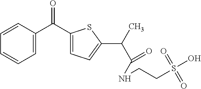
C1(C(C2=CC=CC=C2)=O)=CC=C(C(C(=O)NCCS(O)(=O)=O)C)S1
